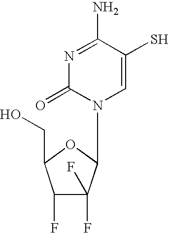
N1=C(N)C(S)=CN(C2C(F)(F)C(F)C(CO)O2)C1=O
